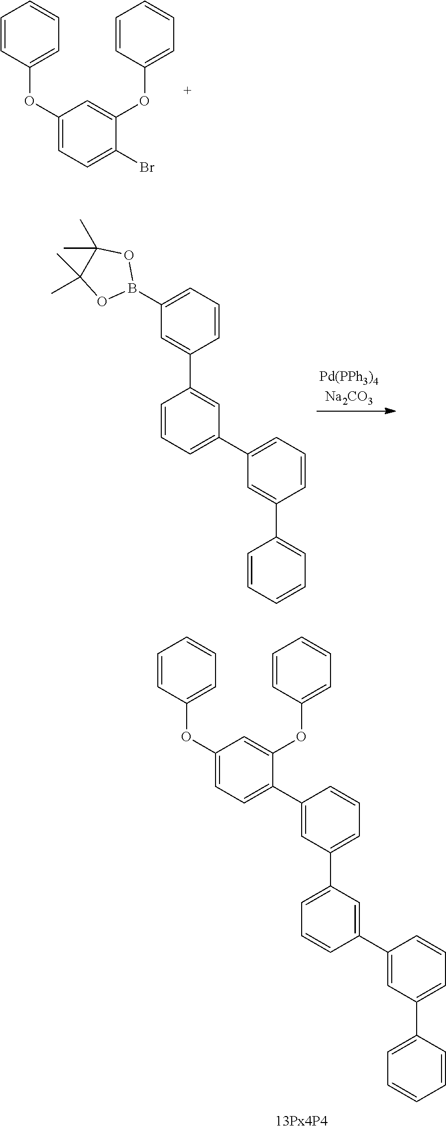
C1(OC2=CC=CC=C2)=CC=C(Br)C(OC2=CC=CC=C2)=C1.C1=CC=C(C2=CC=CC(C3=CC=CC=C3)=C2)C=C1C1=CC(B2OC(C)(C)C(C)(C)O2)=CC=C1.C1=C(C2=CC=CC(C3=CC=C(OC4=CC=CC=C4)C=C3OC3=CC=CC=C3)=C2)C=C(C2=CC(C3=CC=CC=C3)=CC=C2)C=C1
